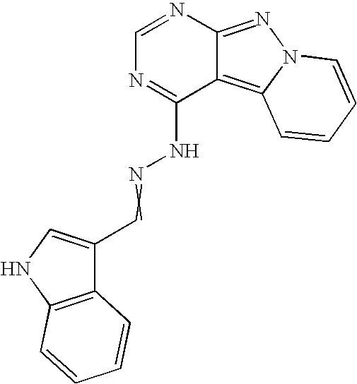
C1=NC2=NN3C(=C2C(NN=CC2=CNC4=C2C=CC=C4)=N1)C=CC=C3
